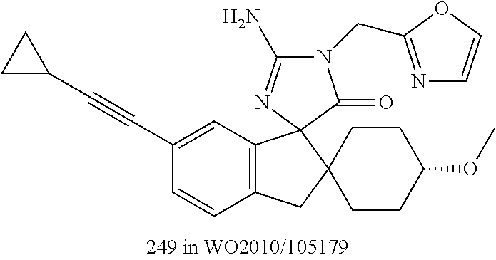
C1(C#CC2CC2)=CC2=C(C=C1)CC1(CCC(OC)CC1)C21N=C(N)N(CC2=NC=CO2)C1=O
